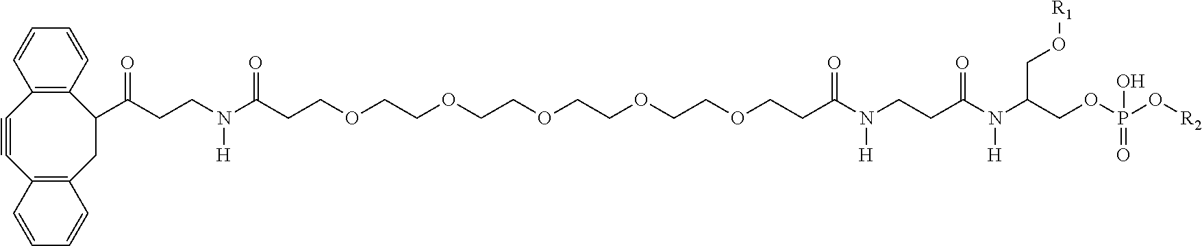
C12=C(CC(C(CCN(C(CCOCCOCCOCCOCCOCCC(N(CCC(N(C(COP(O[R2])(O)=O)CO[R1])[H])=O)[H])=O)=O)[H])=O)C3=C(C#C1)C=CC=C3)C=CC=C2
